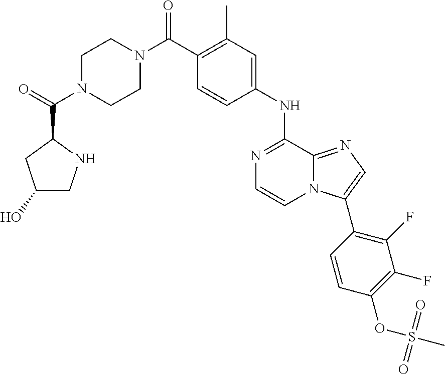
C1(C)=C(C(N2CCN(C(C3CC(O)CN3)=O)CC2)=O)C=CC(NC2=NC=CN3C2=NC=C3C2=C(F)C(F)=C(OS(C)(=O)=O)C=C2)=C1
